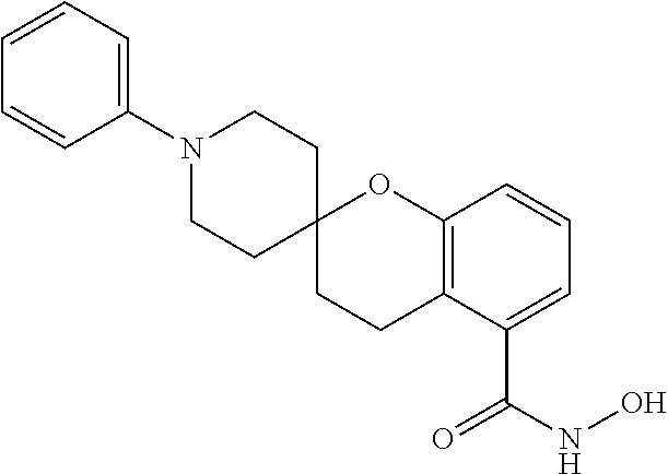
C1CC2=C(OC13CCN(C1=CC=CC=C1)CC3)C=CC=C2C(NO)=O
